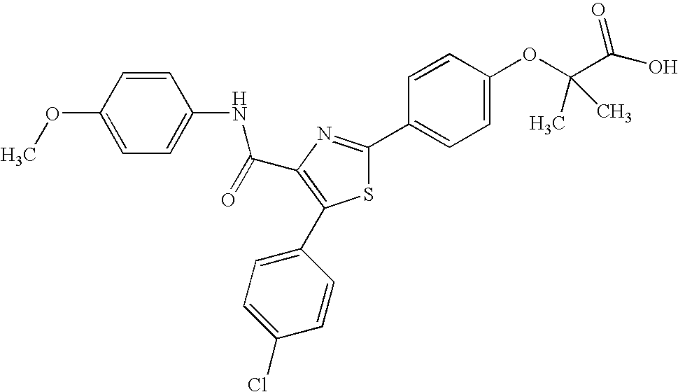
C(C1=C(C2=CC=C(Cl)C=C2)SC(C2=CC=C(OC(C(O)=O)(C)C)C=C2)=N1)(NC1=CC=C(OC)C=C1)=O
